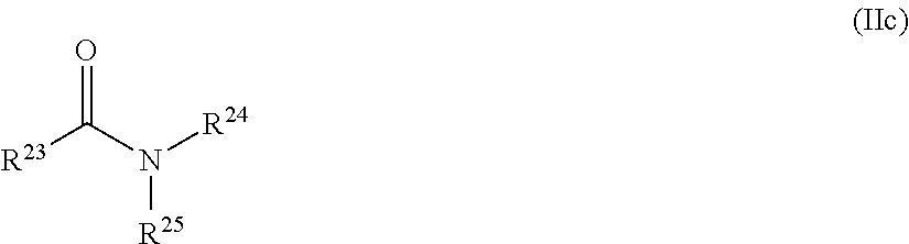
O=C(N([R24])[R25])[R23]
